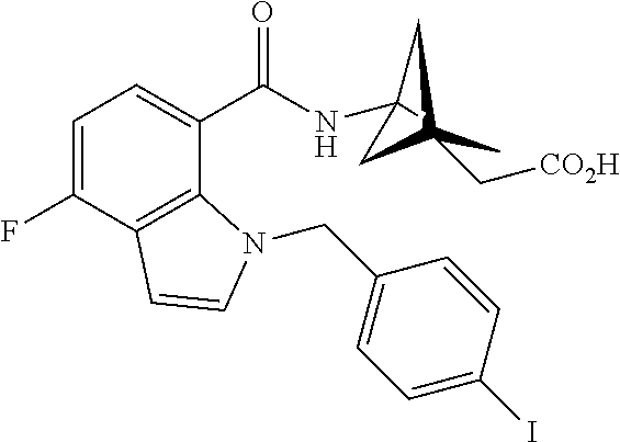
C1=C(F)C2=C(C(C(NC3(C)CC(C[CO2H])(C)C3)=O)=C1)N(CC1=CC=C(I)C=C1)C=C2
